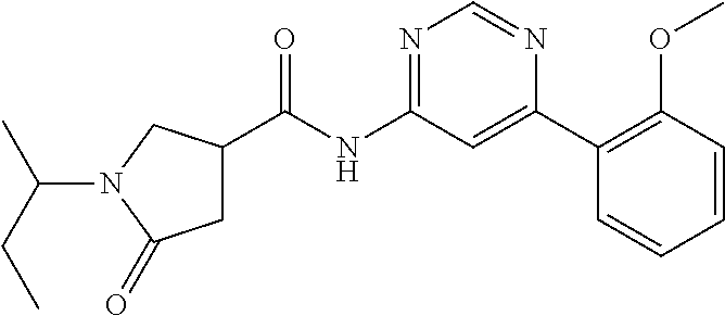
C1C(C(NC2=NC=NC(C3=C(OC)C=CC=C3)=C2)=O)CN(C(C)CC)C1=O
